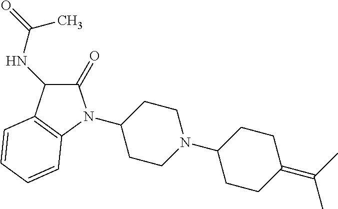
C1(N2C(=O)C(NC(=O)C)C3=C2C=CC=C3)CCN(C2CCC(=C(C)C)CC2)CC1
